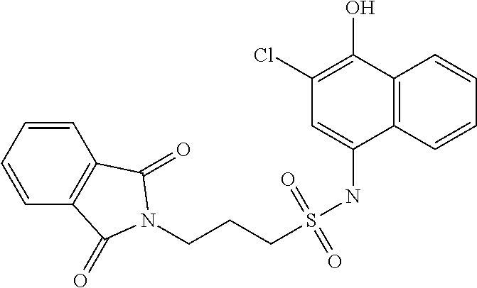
C(CS(NC1=CC(Cl)=C(O)C2=C1C=CC=C2)(=O)=O)CN1C(=O)C2=C(C=CC=C2)C1=O
